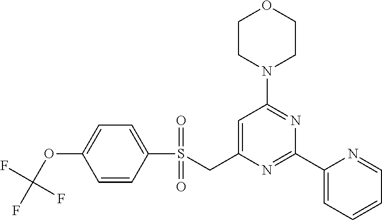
C1CN(C2=NC(C3=CC=CC=N3)=NC(CS(C3=CC=C(OC(F)(F)F)C=C3)(=O)=O)=C2)CCO1
